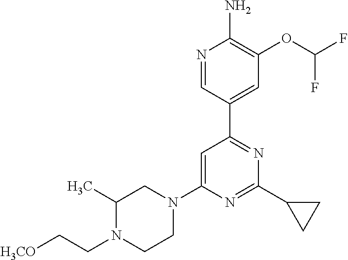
N1=CC(C2=NC(C3CC3)=NC(N3CC(C)N(CC[H3CO])CC3)=C2)=CC(OC(F)F)=C1N
